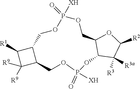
C1C2C([R1])C([R9])([R9])C2COP(=O)([XH])OC2C(COP([XH])(=O)O1)OC([R2])C2([R3])[R3a]
